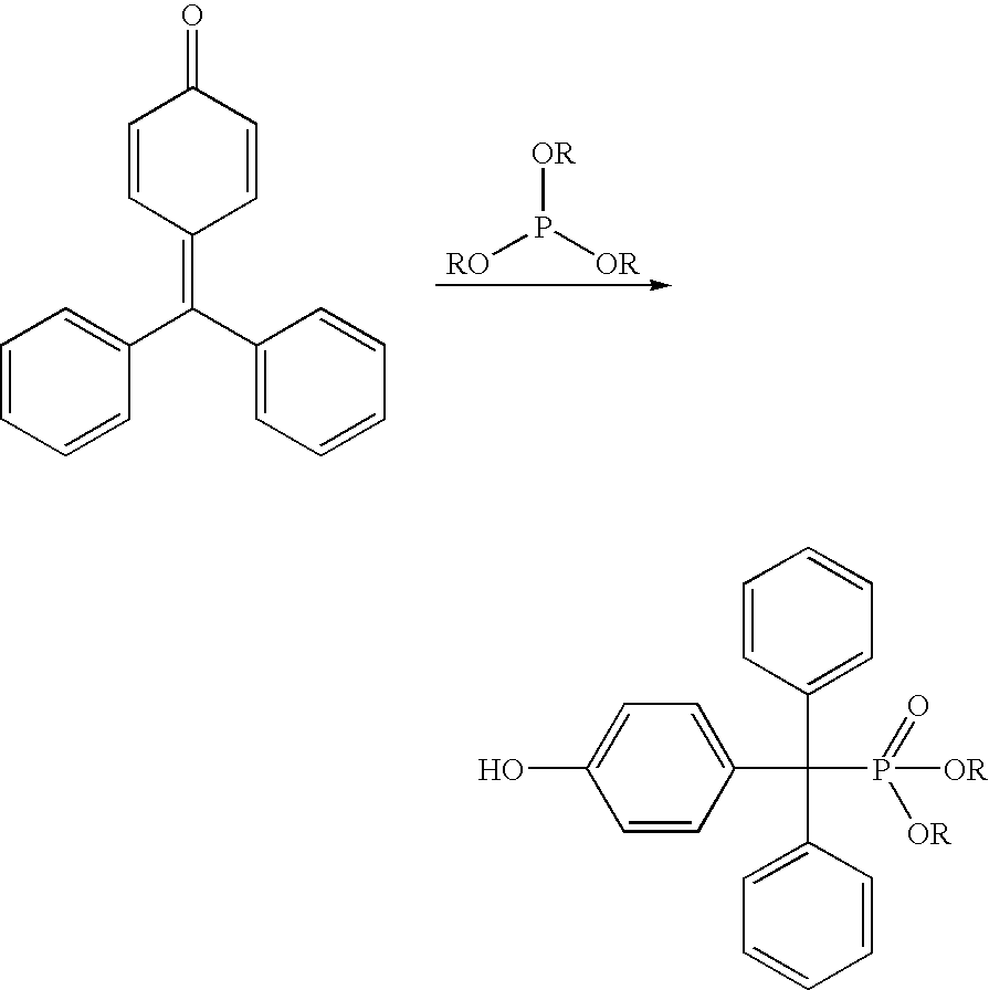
[RO]P([OR])[OR].C1=CC=CC(C(C2=CC=CC=C2)=C2C=CC(=O)C=C2)=C1.C1=C(O)C=CC(C(C2=CC=CC=C2)(C2=CC=CC=C2)P(=O)([OR])[OR])=C1
